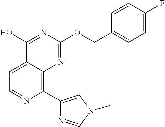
C1=C2C(=C(C3=CN(C)C=N3)N=C1)N=C(OCC1=CC=C(F)C=C1)N=C2O
